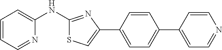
C1=CC=NC(NC2=NC(C3=CC=C(C4=CC=NC=C4)C=C3)=CS2)=C1
